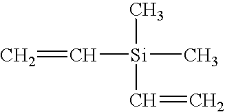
C([Si](C)(C)C=C)=C
